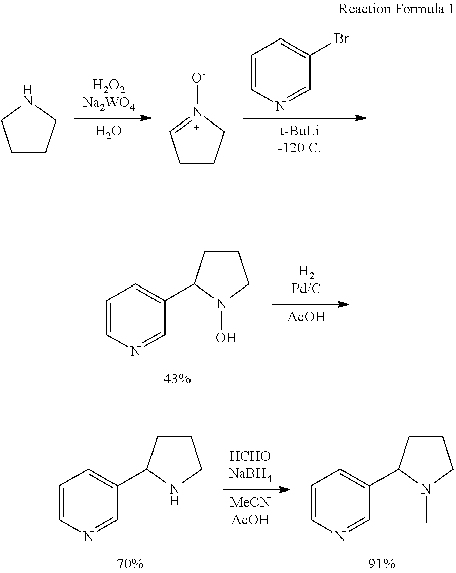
O.[t-BuLi-120 C].C1(Br)=CC=CN=C1.N1CCCC1.N1([O-])=CCCC1.C1=CN=CC(C2N(O)CCC2)=C1.[AcOH].[MeCNAcOH].C1=CN=CC(C2NCCC2)=C1.C1=CN=CC(C2N(C)CCC2)=C1
